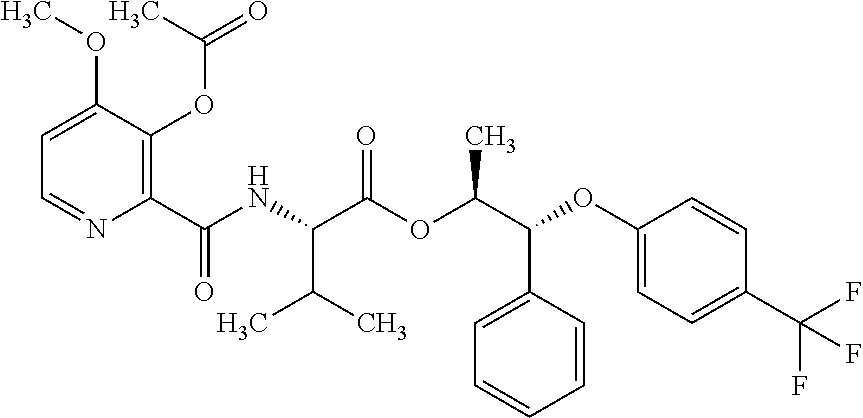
C1(C(NC(C(OC(C(C2=CC=CC=C2)OC2=CC=C(C(F)(F)F)C=C2)C)=O)C(C)C)=O)=C(OC(C)=O)C(OC)=CC=N1
